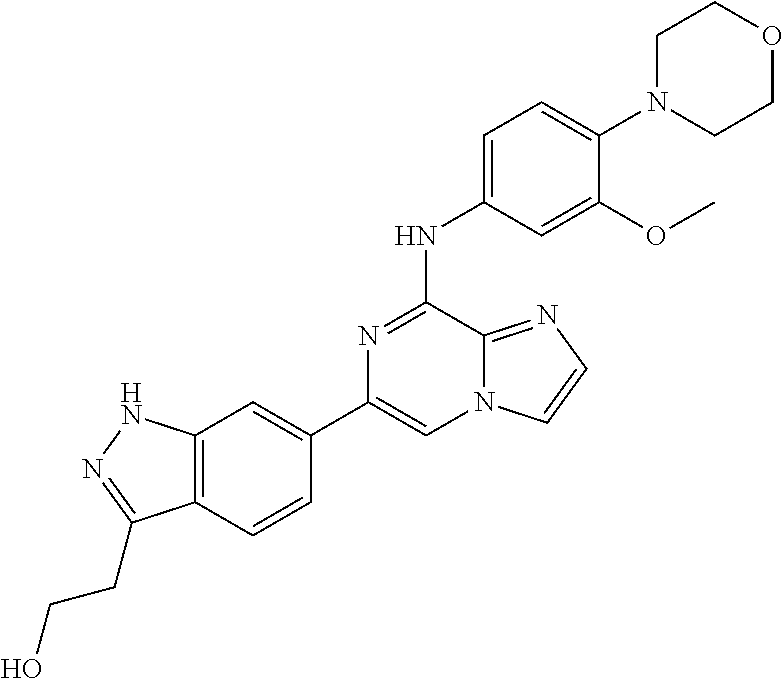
C1(C2=CC3=C(C=C2)C(CCO)=NN3)=CN2C(=NC=C2)C(NC2=CC=C(N3CCOCC3)C(OC)=C2)=N1
